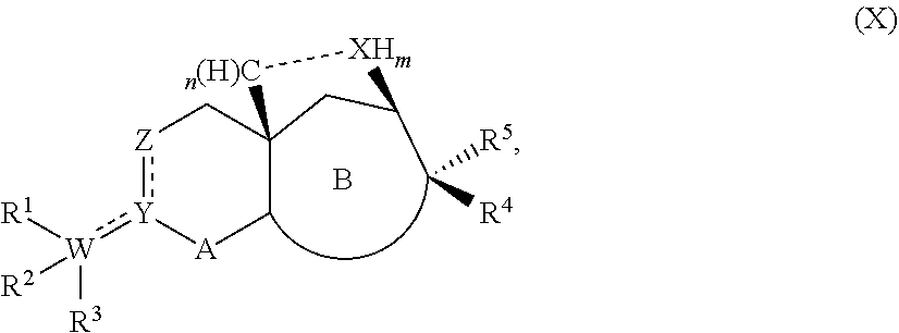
C1C2(C[Z]:[Y](:[W]([R3])([R2])[R1])[A]1)CC(C([R5])[R4])[XHm][n(H)C]2.B
